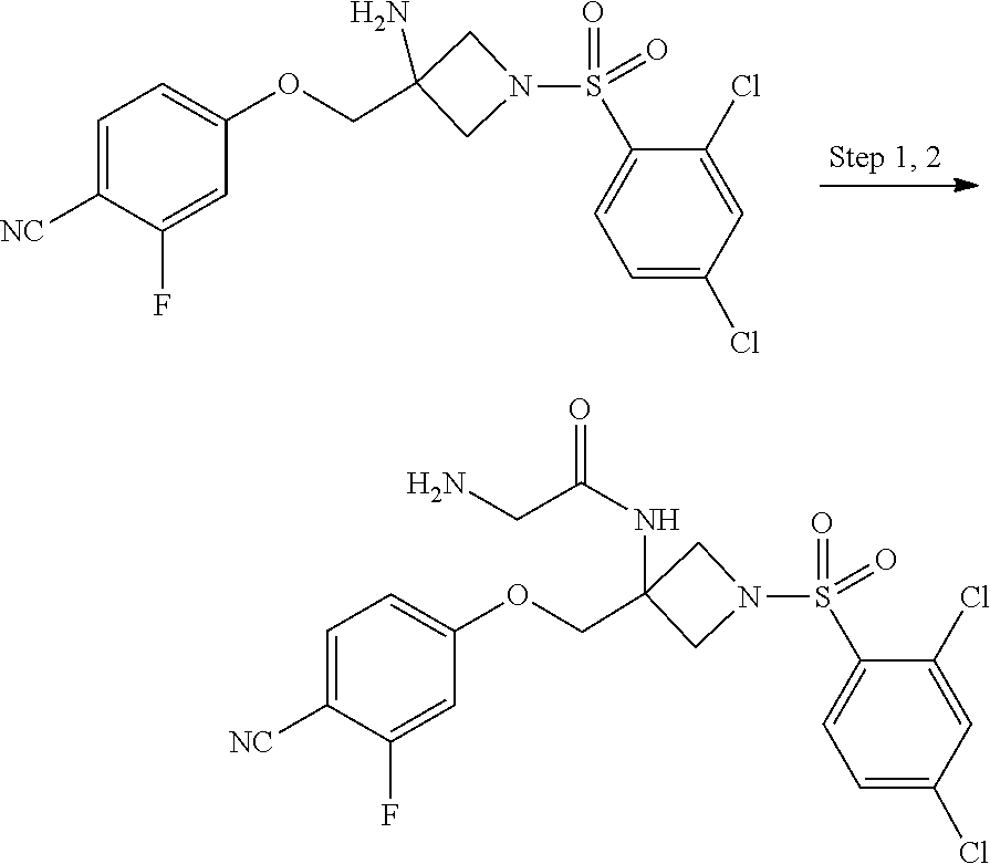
C1=C(OCC2(N)CN(S(C3=CC=C(Cl)C=C3Cl)(=O)=O)C2)C=C(F)C([NC])=C1.C1=C(OCC2(NC(=O)CN)CN(S(C3=CC=C(Cl)C=C3Cl)(=O)=O)C2)C=C(F)C([NC])=C1
